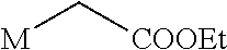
[M]C[COOEt]
